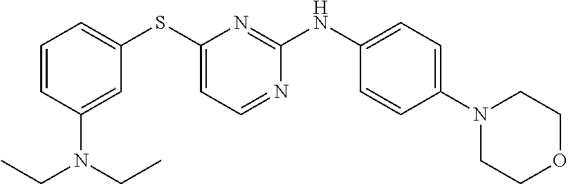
C1=CC=C(SC2=CC=NC(NC3=CC=C(N4CCOCC4)C=C3)=N2)C=C1N(CC)CC
